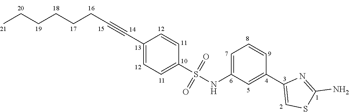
C(CCCC#CC1=CC=C(S(=O)(=O)NC2=CC=CC(C3=CSC(N)=N3)=C2)C=C1)CC
